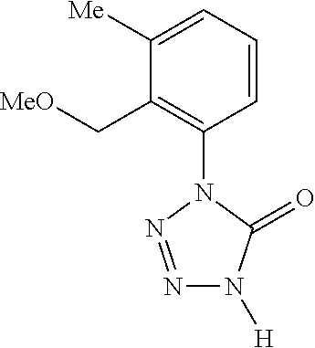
C1=CC=C([Me])C(C[MeO])=C1N1N=NN([H])C1=O
